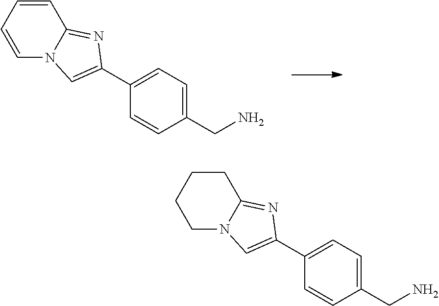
C1=CC=CN2C1=NC(C1=CC=C(CN)C=C1)=C2.C1CCCN2C1=NC(C1=CC=C(CN)C=C1)=C2
